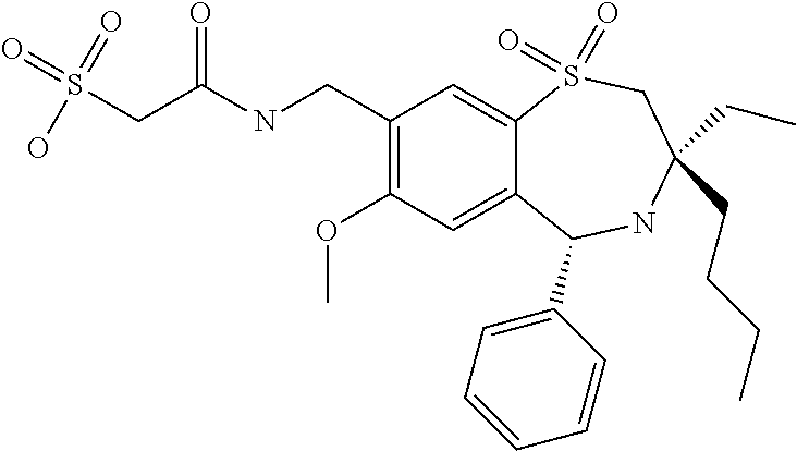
C1(CNC(CS(=O)(O)=O)=O)=C(OC)C=C2C(=C1)S(=O)(=O)CC(CC)(CCCC)NC2C1=CC=CC=C1
